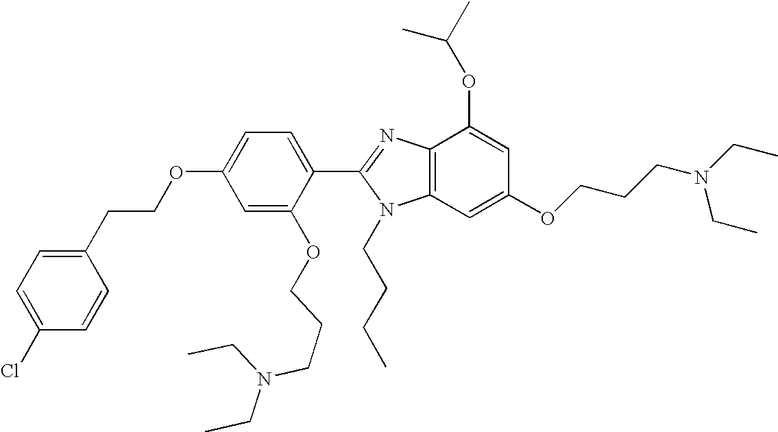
C1(CCOC2=CC=C(C3=NC4=C(N3CCCC)C=C(OCCCN(CC)CC)C=C4OC(C)C)C(OCCCN(CC)CC)=C2)=CC=C(Cl)C=C1
